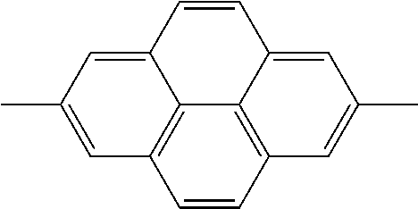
C12=CC(C)=CC3=C1C1=C(C=C(C)C=C1C=C2)C=C3
